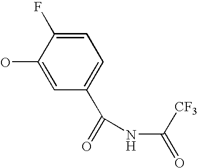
C1(O)=CC(C(=O)NC(=O)[CF3])=CC=C1F
